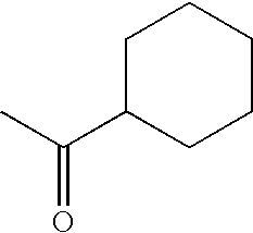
C1(C(C)=O)CCCCC1
